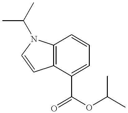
C12=C(C(C(=O)OC(C)C)=CC=C1)C=CN2C(C)C
